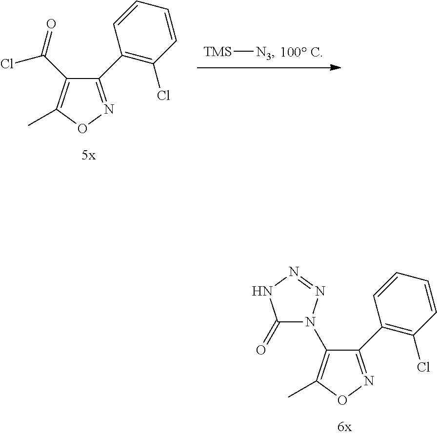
C1(C2=C(Cl)C=CC=C2)=NOC(C)=C1N1C(=O)NN=N1.[TMS][N3].C1(C2=C(Cl)C=CC=C2)=NOC(C)=C1C(=O)Cl
